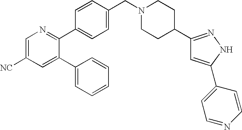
C1=C([NC])C=C(C2=CC=CC=C2)C(C2=CC=C(CN3CCC(C4=NNC(C5=CC=NC=C5)=C4)CC3)C=C2)=N1
